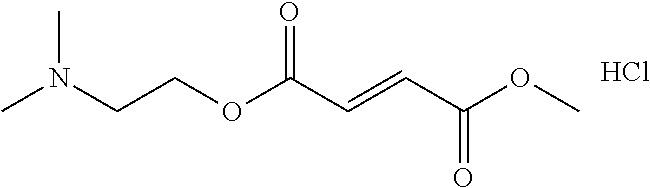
CN(CCOC(C=CC(OC)=O)=O)C.Cl
